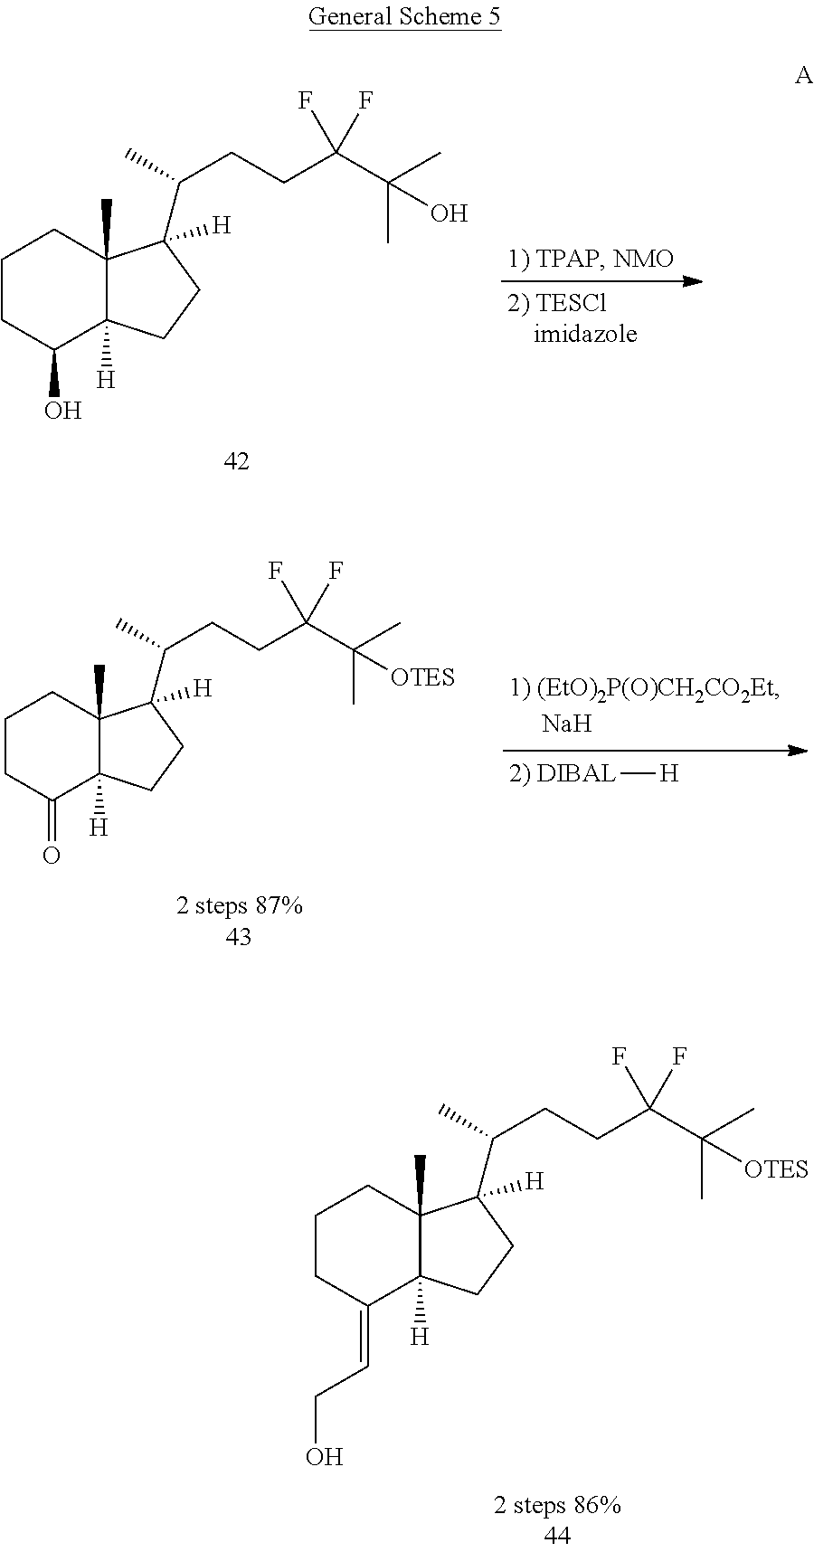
OC1C2([H])C(C)(CCC1)C(C(CCC(C(C)(C)O)(F)F)C)([H])CC2.O=C1C2([H])C(C)(CCC1)C(C(CCC(C(C)(C)[OTES])(F)F)C)([H])CC2.[DIBAL][H].C(=C1C2([H])C(C)(CCC1)C(C(CCC(C(C)(C)[OTES])(F)F)C)([H])CC2)CO
